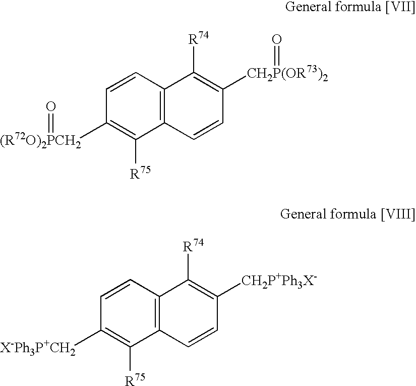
C12=C(C=CC([(R72O)2PCH2]=O)=C1[R75])C([R74])=C([CH2P(OR73)2]=O)C=C2.C12=C(C=CC([X-Ph3P+CH2])=C1[R75])C([R74])=C([CH2P+Ph3X-])C=C2
